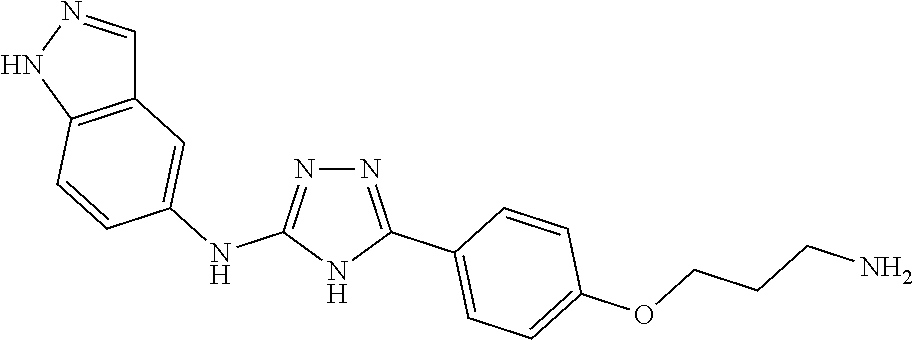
N1=C(C2=CC=C(OCCCN)C=C2)NC(NC2=CC3=C(NN=C3)C=C2)=N1
